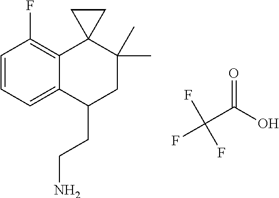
C1=CC=C2C(=C1F)C1(C(C)(C)CC2CCN)CC1.C(C(=O)O)(F)(F)F
